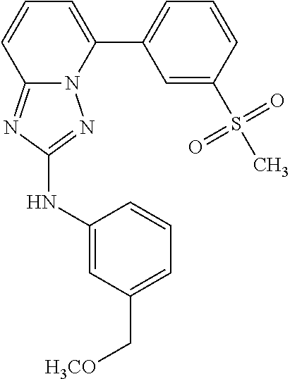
C12=NC(NC3=CC(C[H3CO])=CC=C3)=NN1C(C1=CC=CC(S(C)(=O)=O)=C1)=CC=C2
